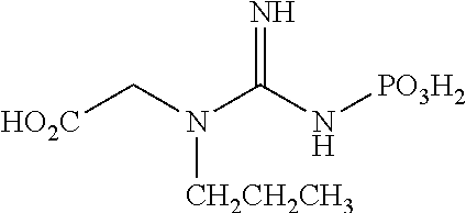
[HO2C]CN(C(N[PO3H2])=N)[CH2CH2CH3]
